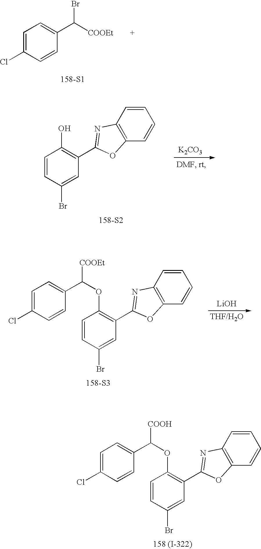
C1=CC(Br)=CC(C2=NC3=C(O2)C=CC=C3)=C1OC([COOH])C1=CC=C(Cl)C=C1.[158 (I-322)].C1=C(Cl)C=CC(C([COOEt])Br)=C1.[158-S1].[K2CO3].[158-S2].C1=CC(Br)=CC(C2=NC3=C(O2)C=CC=C3)=C1O.C1=CC(Br)=CC(C2=NC3=C(O2)C=CC=C3)=C1OC([COOEt])C1=CC=C(Cl)C=C1.[158-S3].[LiOH]
